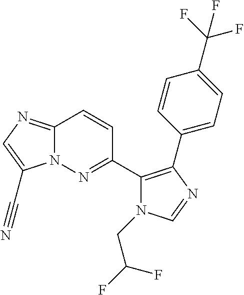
N12C(=NC=C1C#N)C=CC(C1=C(C3=CC=C(C(F)(F)F)C=C3)N=CN1CC(F)F)=N2
